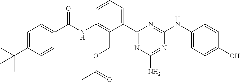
N(C1=C(COC(=O)C)C(C2=NC(N)=NC(NC3=CC=C(O)C=C3)=N2)=CC=C1)C(=O)C1=CC=C(C(C)(C)C)C=C1
